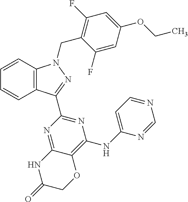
C1=CC2=C(C=C1)C(C1=NC(NC3=CC=NC=N3)=C3C(=N1)NC(=O)CO3)=NN2CC1=C(F)C=C(OCC)C=C1F
